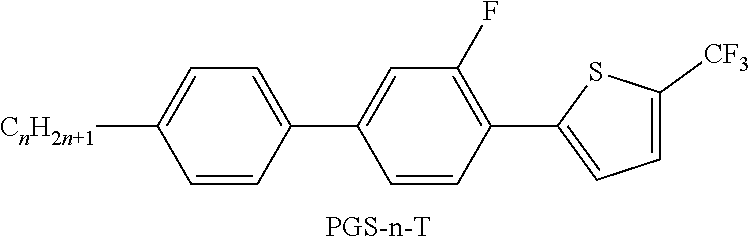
C1=CC(C2=CC(F)=C(C3=CC=C([CF3])S3)C=C2)=CC=C1[CnH2n+1]
